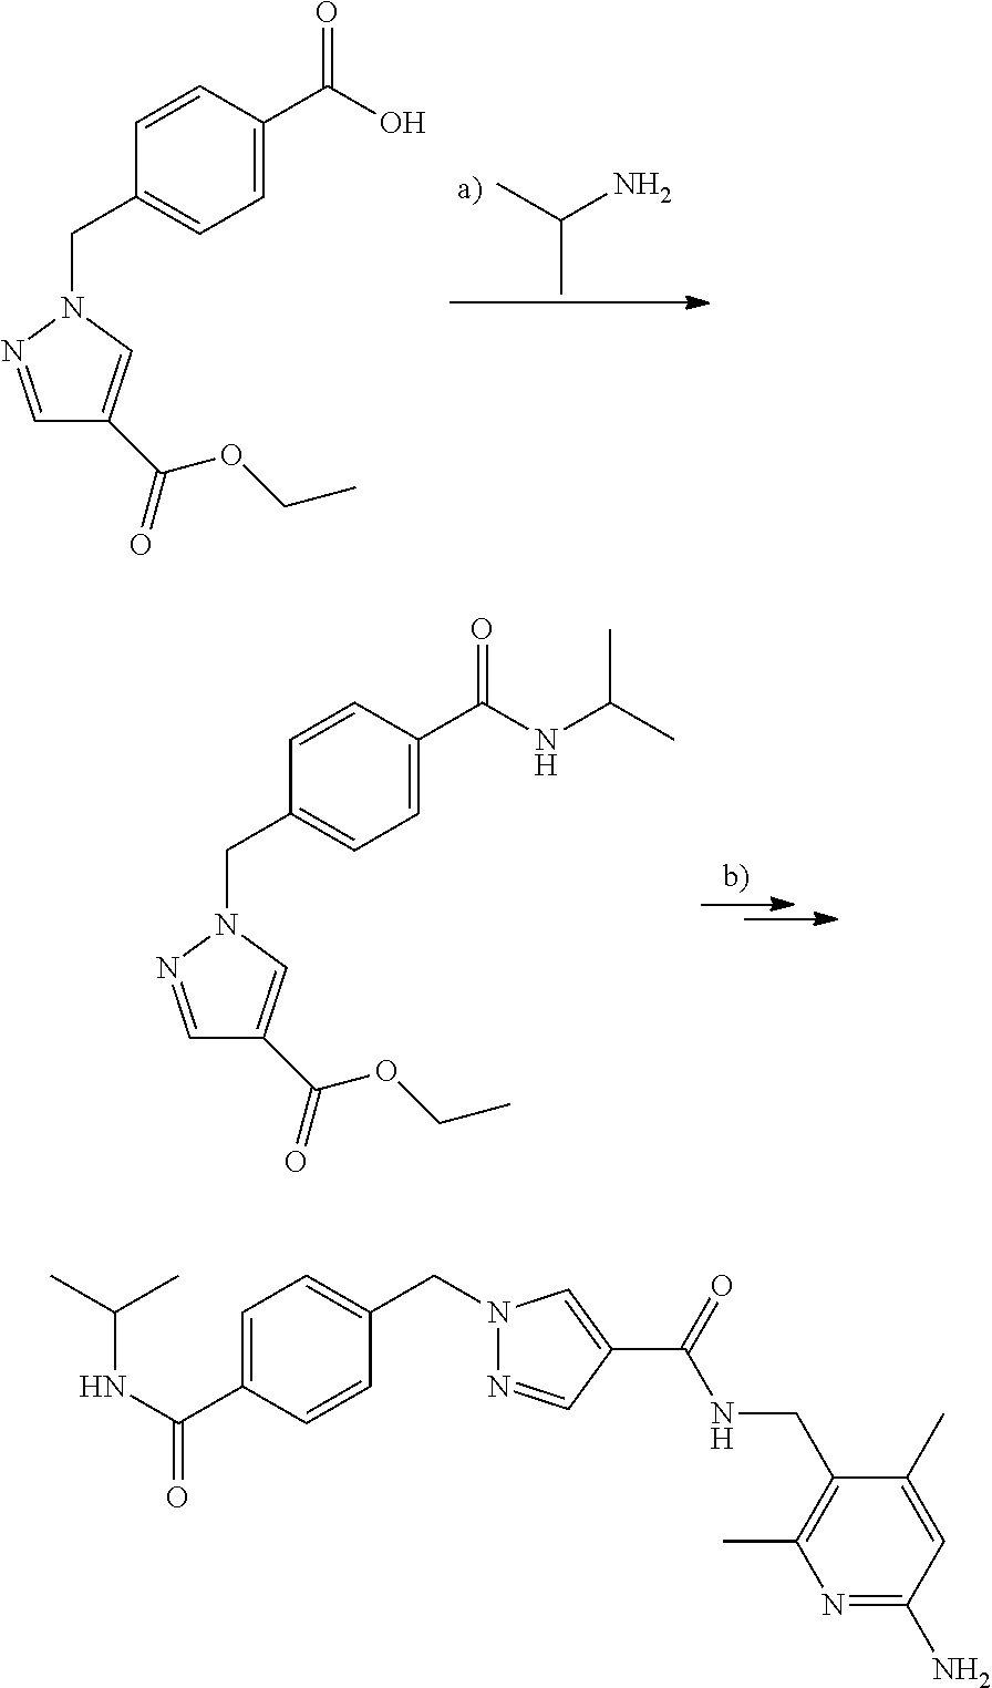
C1=CC(CN2C=C(C(=O)OCC)C=N2)=CC=C1C(NC(C)C)=O.CC(N)C.C1=CC(CN2C=C(C(=O)OCC)C=N2)=CC=C1C(O)=O.C(NC(=O)C1=CC=C(CN2N=CC(C(=O)NCC3=C(C)N=C(N)C=C3C)=C2)C=C1)(C)C
